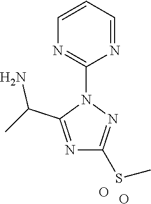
C1(SC)=NN(C2=NC=CC=N2)C(C(C)N)=N1.O.O
